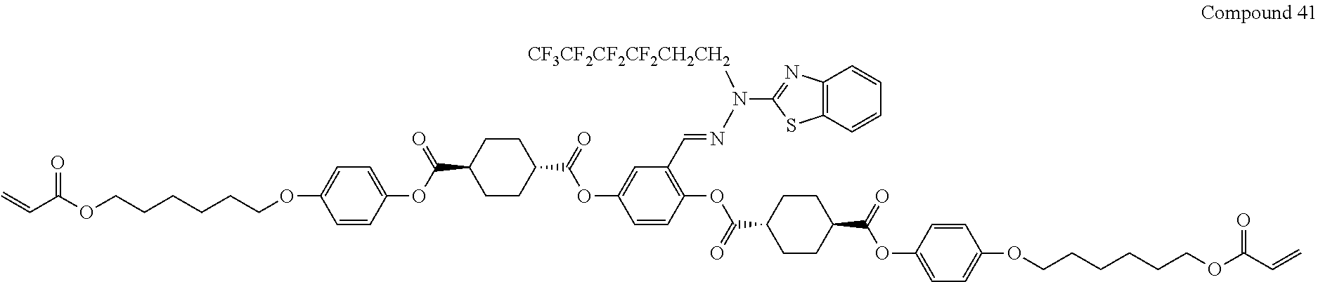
O(C1=CC=C(OC(C2CCC(C(=O)OC3=CC(C=NN(C4=NC5=C(S4)C=CC=C5)[CF3CF2CF2CF2CH2CH2])=C(OC(C4CCC(C(=O)OC5=CC=C(OCCCCCCOC(C=C)=O)C=C5)CC4)=O)C=C3)CC2)=O)C=C1)CCCCCCOC(C=C)=O
